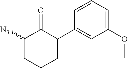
C1(OC)=CC=CC(C2C(=O)C([N3])CCC2)=C1
